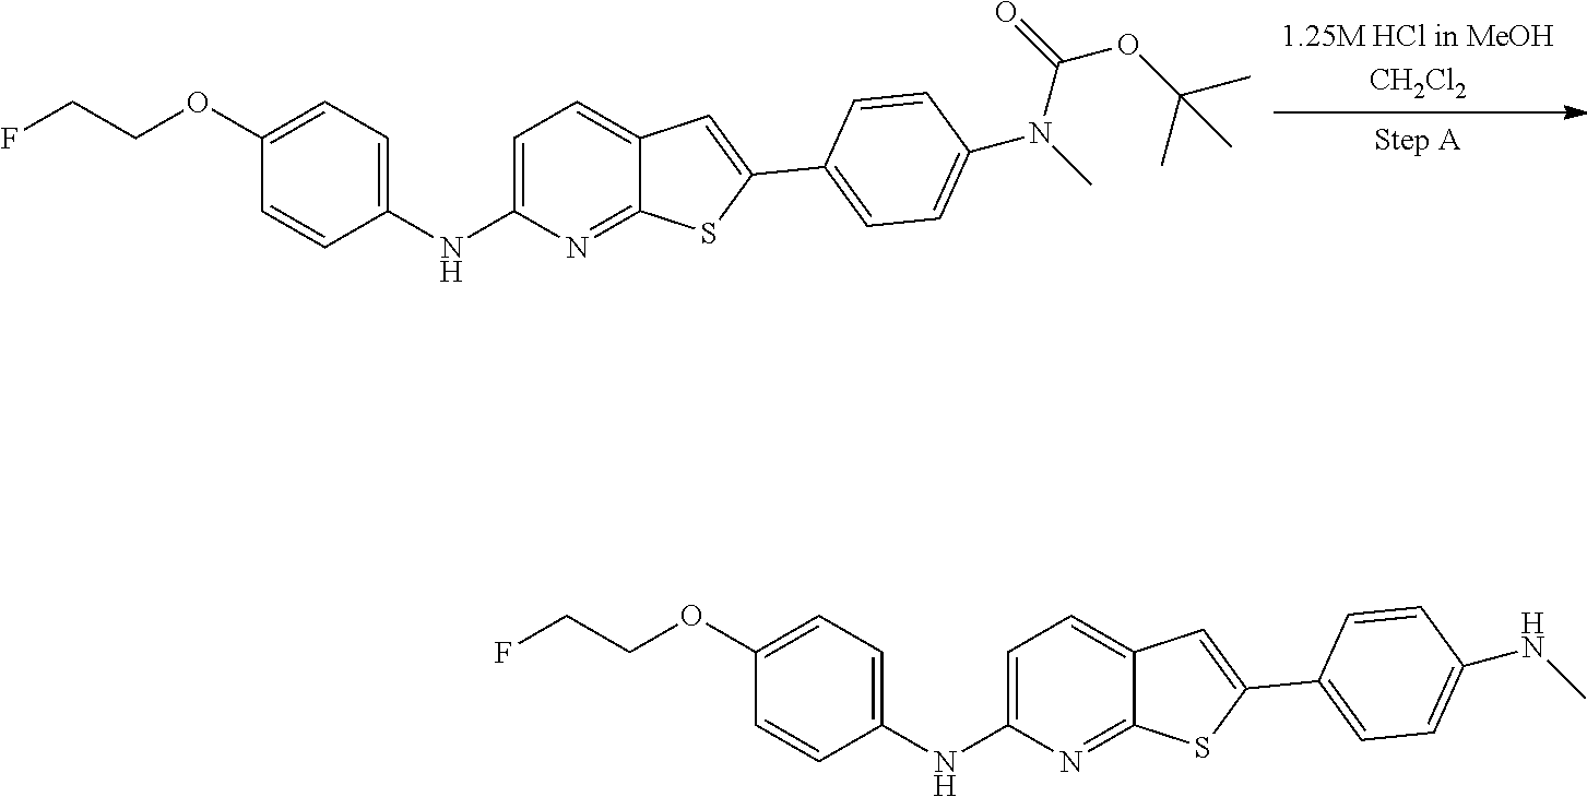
C1=C(NC2=CC=C(OCCF)C=C2)N=C2C(=C1)C=C(C1=CC=C(N(C)C(=O)OC(C)(C)C)C=C1)S2.C1=C(NC2=CC=C(OCCF)C=C2)N=C2C(=C1)C=C(C1=CC=C(NC)C=C1)S2
